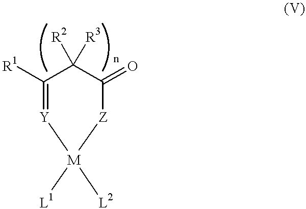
[R1]C1=[Y][M]([L2])([L1])[Z]C(=O)C1([R2])[R3]
